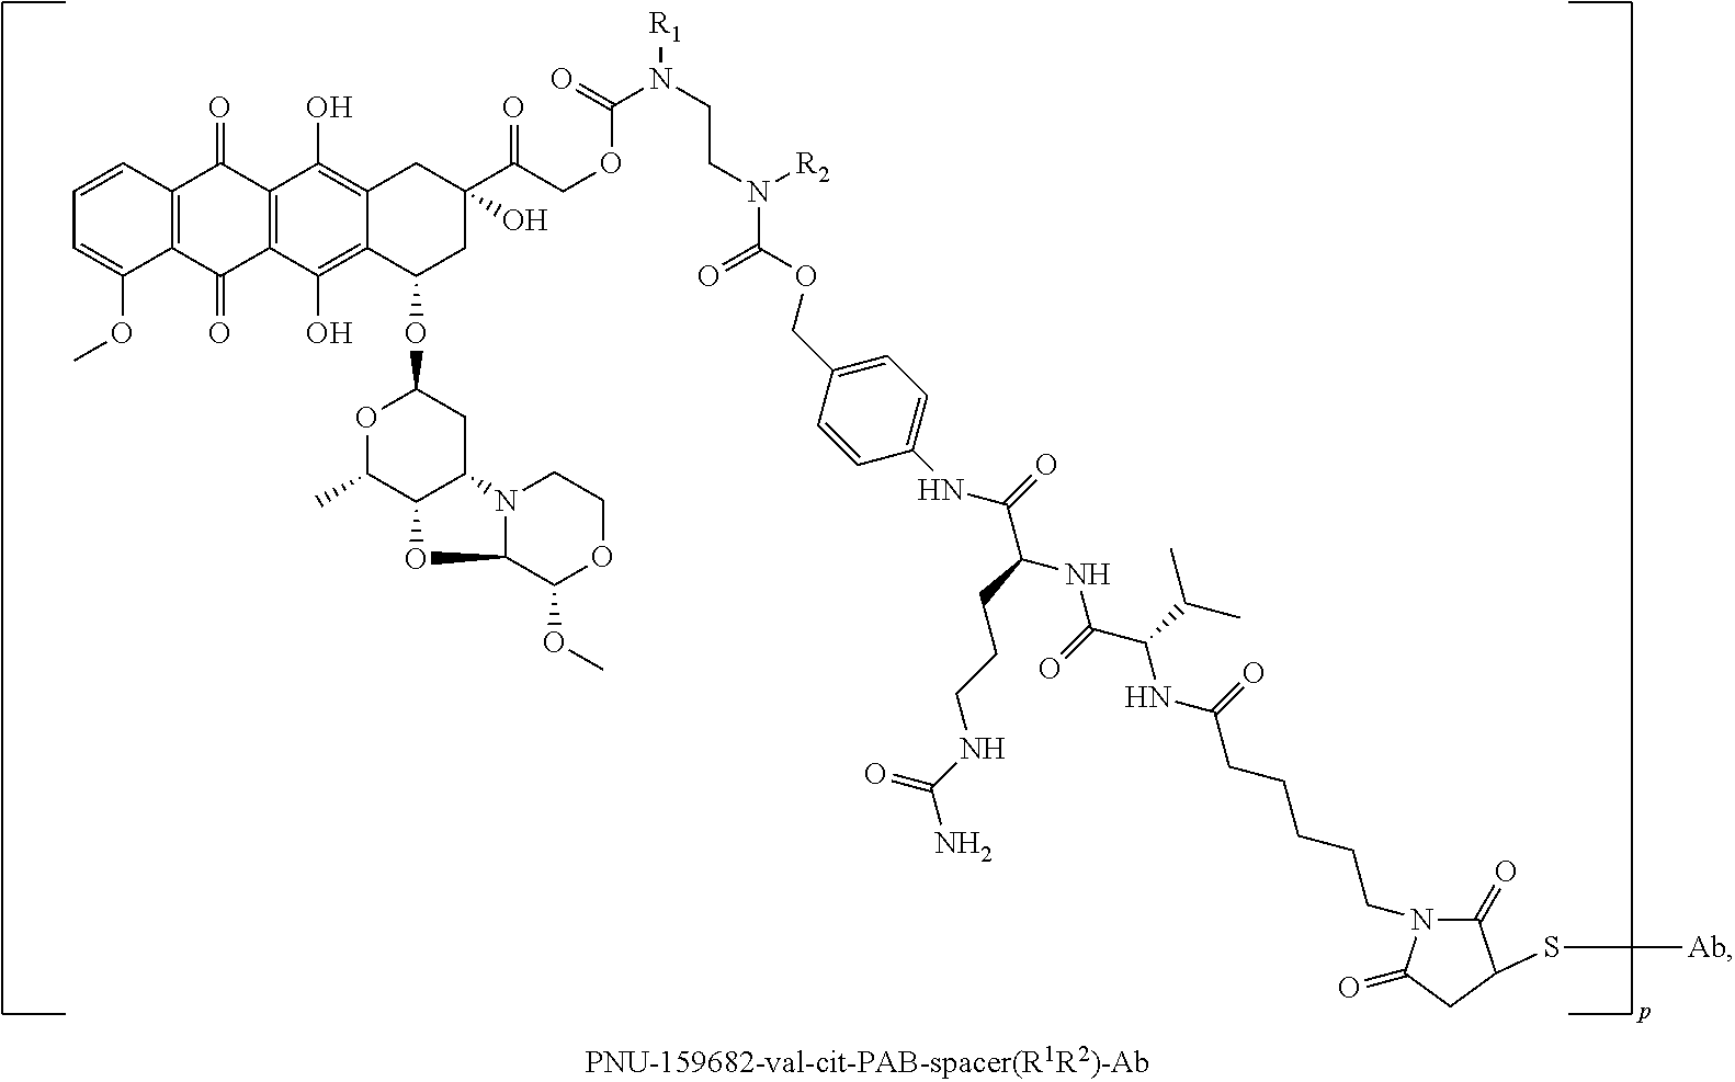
C12=C(C(O)=C3C(=C1O)CC(C(COC(N(CCN(C(OCC1=CC=C(NC(=O)C(CCCNC(N)=O)NC(C(C(C)C)NC(CCCCCN4C(=O)C(S[Ab])CC4=O)=O)=O)C=C1)=O)[R2])[R1])=O)=O)(O)CC3OC1OC(C)C3C(C1)N1C(O3)C(OC)OCC1)C(=O)C1=C(C2=O)C=CC=C1OC
